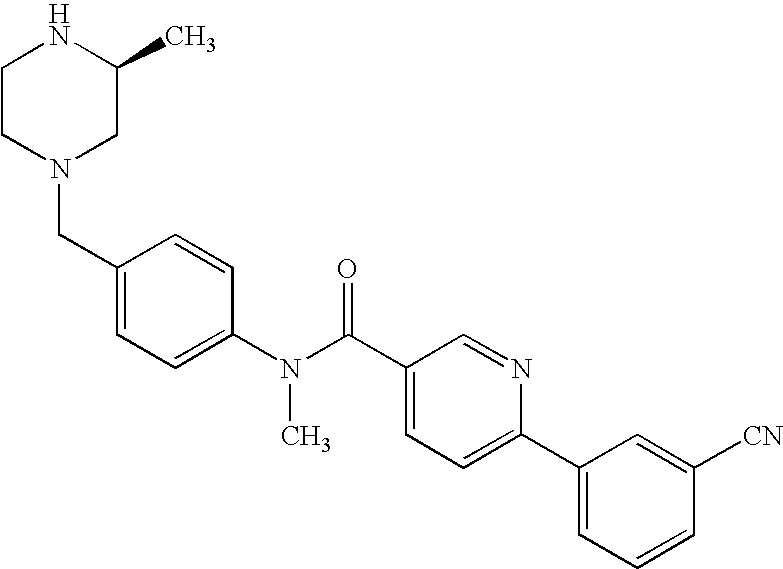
C1CN(CC2=CC=C(N(C(C3=CC=C(C4=CC=CC([CN])=C4)N=C3)=O)C)C=C2)CC(C)N1
